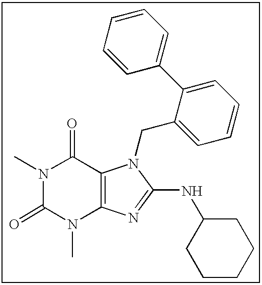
CN1C(=O)N(C)C2=C(C1=O)N(CC1=CC=CC=C1C1=CC=CC=C1)C(NC1CCCCC1)=N2
